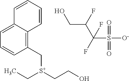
OCC(C(S([O-])(=O)=O)(F)F)F.C1(C[S+](CC)CCO)=C2C(=CC=C1)C=CC=C2
